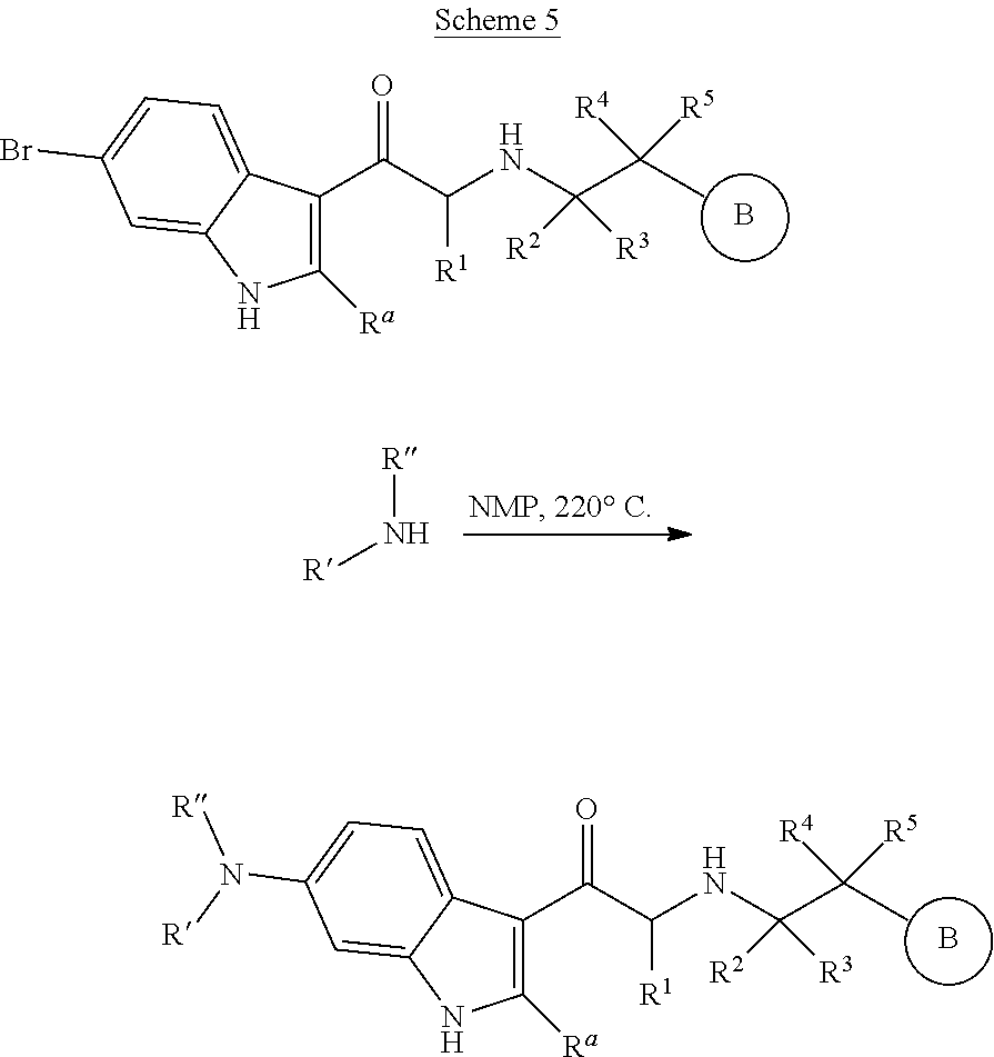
B.O=C(C([R1])NC(C(C)([R5])[R4])([R2])[R3])C1=C([Ra])NC2=CC(Br)=CC=C12.B.O=C(C([R1])NC(C(C)([R5])[R4])([R2])[R3])C1=C([Ra])NC2=CC(N([R])[R])=CC=C12.[R]N[R]
